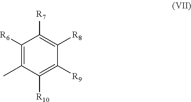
CC1=C([R6])C([R7])=C([R8])C([R9])=C1[R10]
